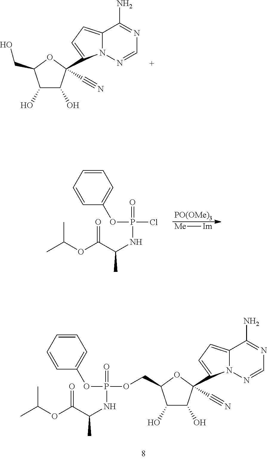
C1(O)C(O)C(C#N)(C2=CC=C3N2N=CN=C3N)OC1CO.CC(OC(C(NP(=O)(Cl)OC1=CC=CC=C1)C)=O)C.[PO(OMe)3].[Me][Im].CC(OC(C(NP(=O)(OCC1C(O)C(O)C(C#N)(C2=CC=C3N2N=CN=C3N)O1)OC1=CC=CC=C1)C)=O)C
